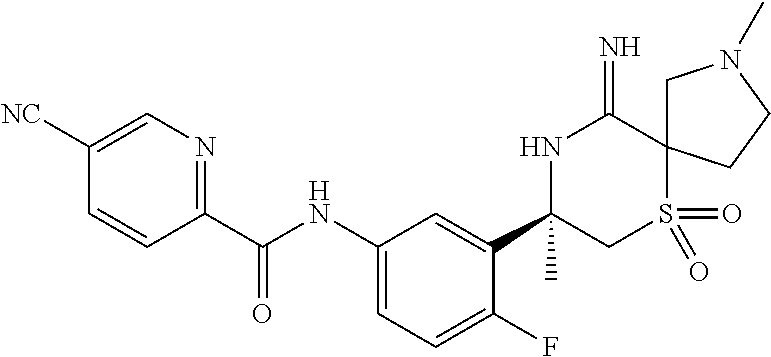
C1(C(NC2=CC=C(F)C(C3(C)CS(=O)(=O)C4(C(=N)N3)CN(C)CC4)=C2)=O)=NC=C([NC])C=C1
